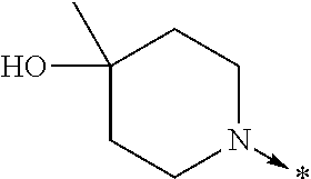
C1(O)(C)CCN(->*)CC1
